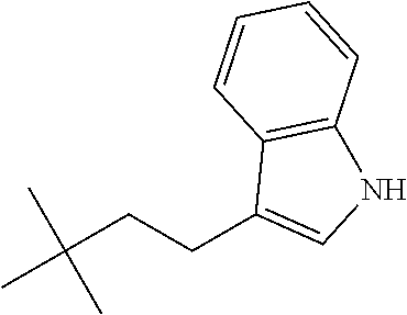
CC(CCC1=CNC2=C1C=CC=C2)(C)C
